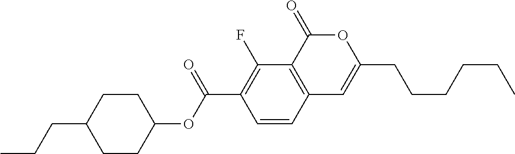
C1=CC2=C(C(F)=C1C(OC1CCC(CCC)CC1)=O)C(=O)OC(CCCCCC)=C2
